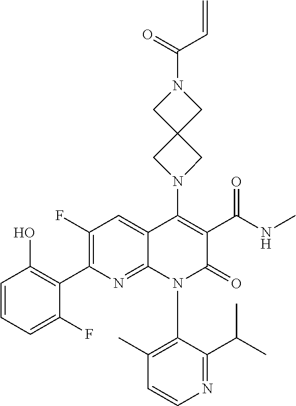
C1=CN=C(C(C)C)C(N2C(=O)C(C(=O)NC)=C(N3CC4(CN(C(C=C)=O)C4)C3)C3=CC(F)=C(C4=C(O)C=CC=C4F)N=C23)=C1C
